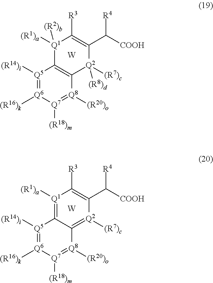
[Q1]1([(R1)a])([(R2)b])C2=C([Q2]([(R8)d])([(R7)c])C(C([COOH])[R4])=C1[R3])[Q8]([(R20)o])=[Q7]([(R18)m])[Q6]([(R16)k])=[Q5]2[(R14)i].[W].[Q1]1([(R1)a])=C2C(=[Q2]([(R7)c])C(C([COOH])[R4])=C1[R3])[Q8]([(R20)o])=[Q7]([(R18)m])[Q6]([(R16)k])=[Q5]2[(R14)i].[W]
